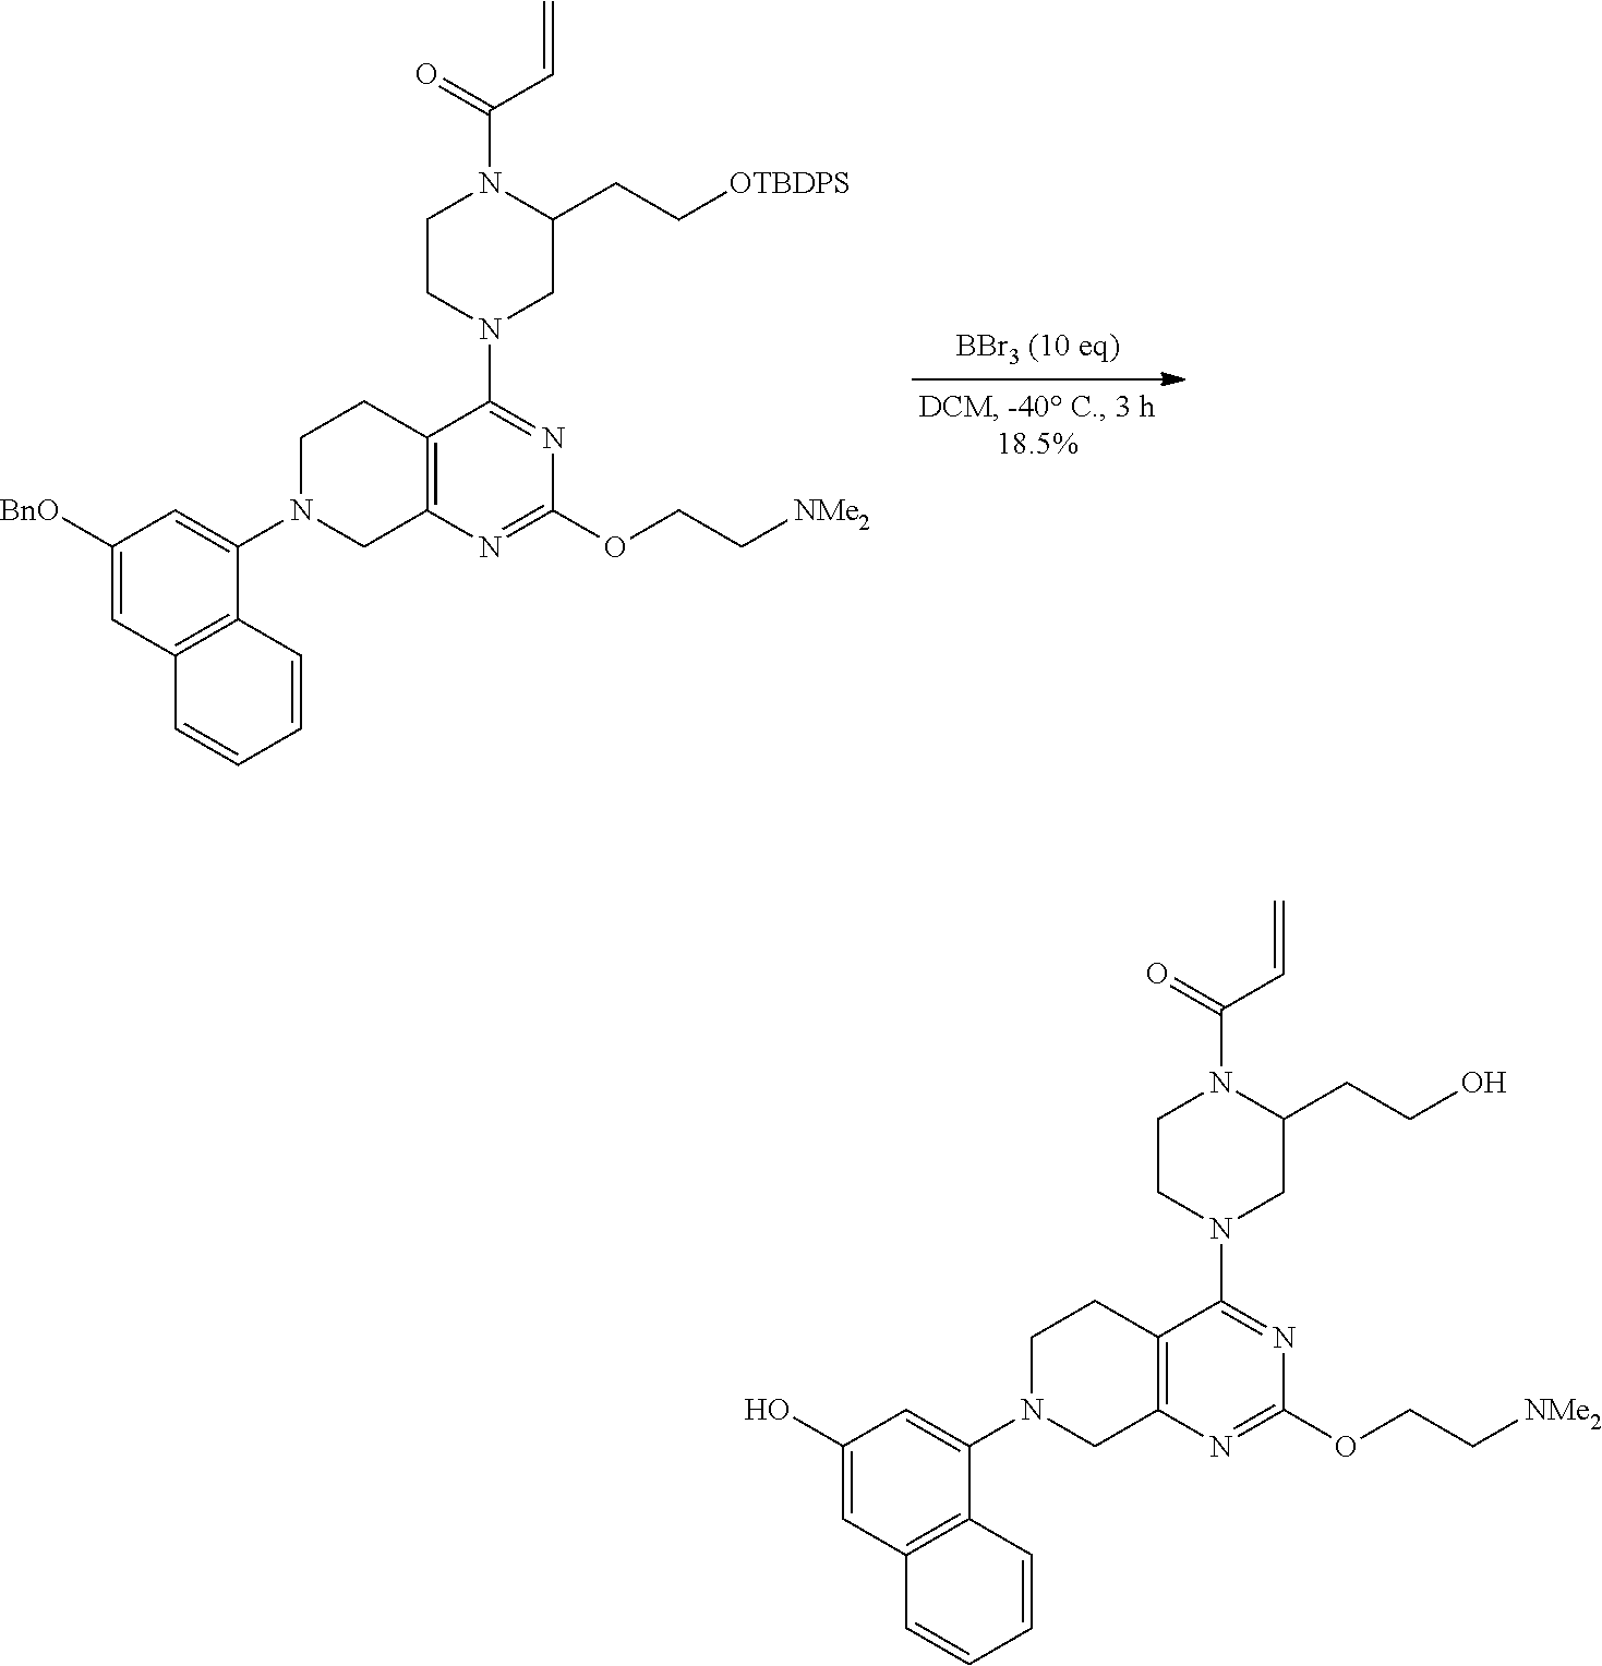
C12=C(N=C(OCC[NMe2])N=C1N1CCN(C(=O)C=C)C(CC[OTBDPS])C1)CN(C1=CC([BnO])=CC3=C1C=CC=C3)CC2.C12=C(N=C(OCC[NMe2])N=C1N1CCN(C(=O)C=C)C(CCO)C1)CN(C1=CC(O)=CC3=C1C=CC=C3)CC2
